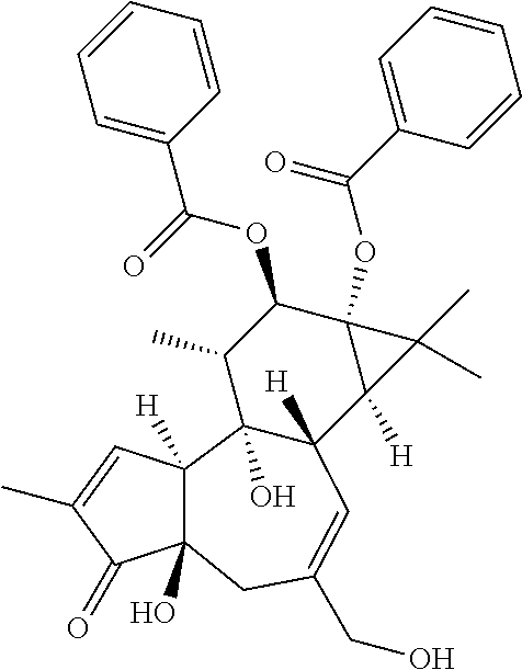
C1(OC(=O)C2=CC=CC=C2)C(C)C2(O)C([H])(C3([H])C1(OC(C1=CC=CC=C1)=O)C3(C)C)C=C(CO)CC1(O)C2([H])C=C(C)C1=O
